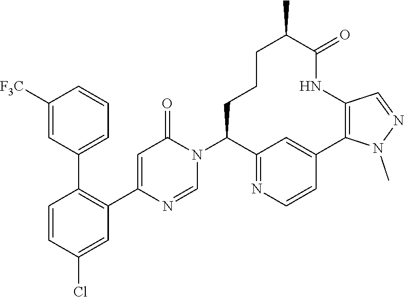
C1=CC(Cl)=CC(C2=CC(=O)N(C3C4=NC=CC(=C4)C4=C(NC(=O)C(C)CCC3)C=NN4C)C=N2)=C1C1=CC=CC([F3C])=C1
